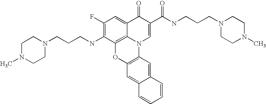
C1(F)=C(NCCCN2CCN(C)CC2)C2=C3C(=C1)C(=O)C(C(NCCCN1CCN(C)CC1)=O)=CN3C1=C(O2)C=C2C(=C1)C=CC=C2
